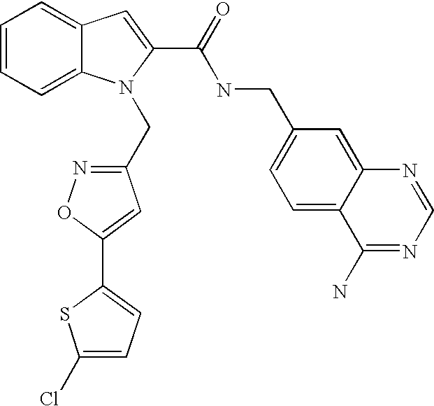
C1=CC=C2C(=C1)C=C(C(=O)NCC1=CC=C3C(=C1)N=CN=C3N)N2CC1=NOC(C2=CC=C(Cl)S2)=C1
